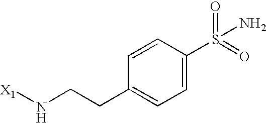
[X1]NCCC1=CC=C(S(=O)(=O)N)C=C1
